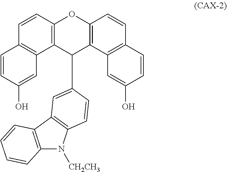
C1=CC(O)=CC2=C1C=CC1=C2C(C2=CC3=C(N([CH2CH3])C4=C3C=CC=C4)C=C2)C2=C(O1)C=CC1=C2C=C(O)C=C1
